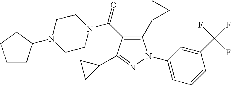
C(=O)(N1CCN(C2CCCC2)CC1)C1=C(C2CC2)N(C2=CC=CC(C(F)(F)F)=C2)N=C1C1CC1
